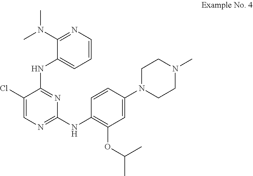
N(C1=CC=CN=C1N(C)C)C1=NC(NC2=C(OC(C)C)C=C(N3CCN(C)CC3)C=C2)=NC=C1Cl
